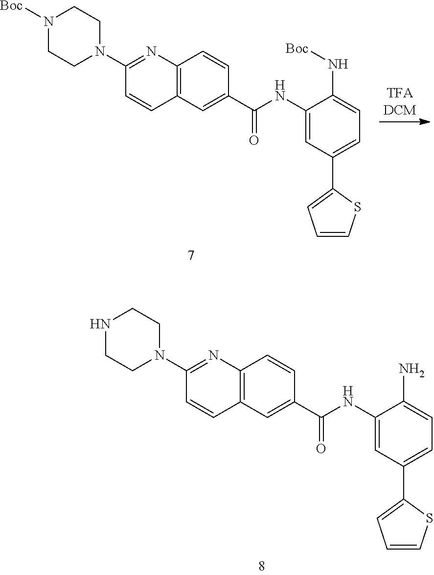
C12=C(C=C(C(NC3=CC(C4=CC=CS4)=CC=C3N)=O)C=C1)C=CC(N1CCNCC1)=N2.C12=C(C=C(C(NC3=CC(C4=CC=CS4)=CC=C3N[Boc])=O)C=C1)C=CC(N1CCN([Boc])CC1)=N2
